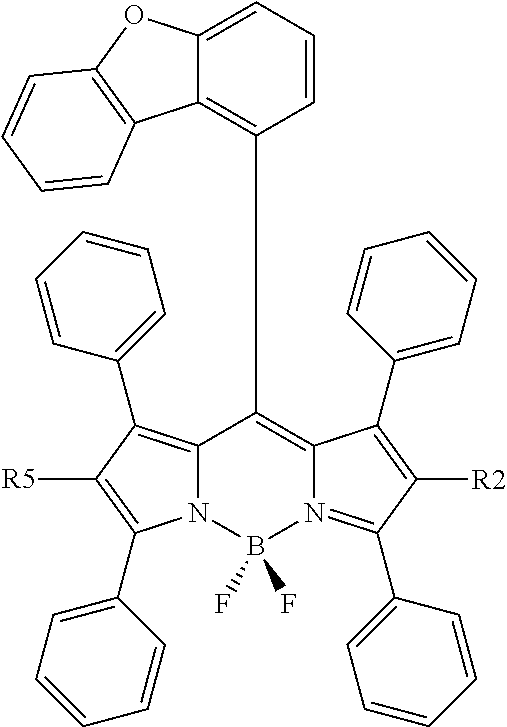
N12C(=C(C3=CC=CC=C3)C([R5])=C1C1=CC=CC=C1)C(C1=C3C(=CC=C1)OC1=C3C=CC=C1)=C1N(=C(C3=CC=CC=C3)C([R2])=C1C1=CC=CC=C1)B2(F)F
